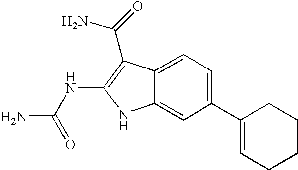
C1(C2=CCCCC2)=CC=C2C(=C1)NC(NC(N)=O)=C2C(N)=O
